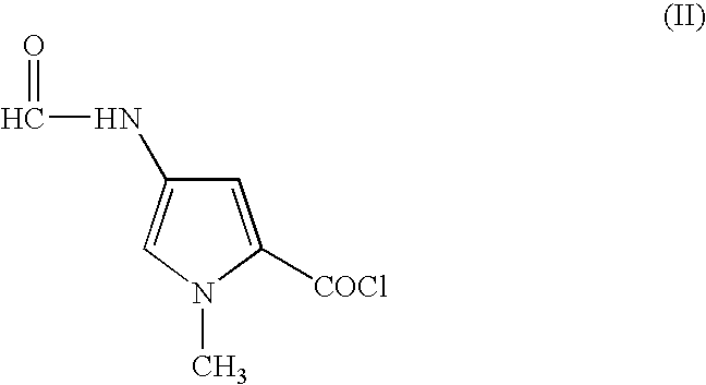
C(NC1=CN(C)C([COCl])=C1)=O
